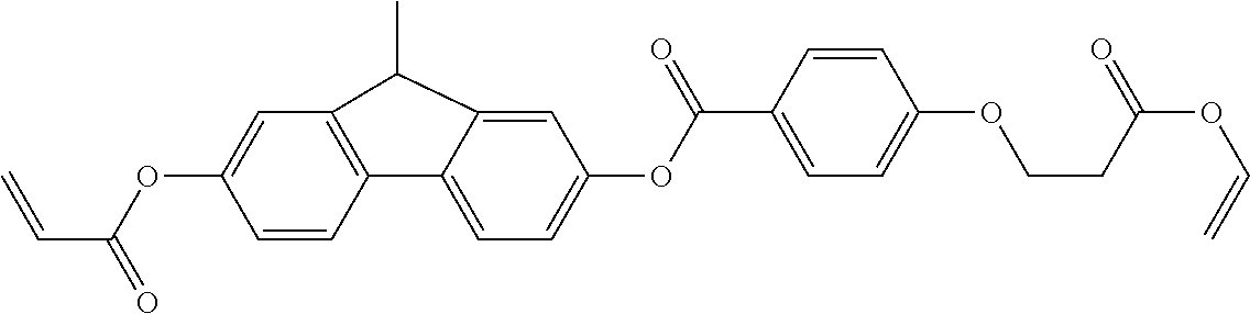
O(C1=CC2=C(C3=CC=C(OC(C4=CC=C(OCCC(OC=C)=O)C=C4)=O)C=C3C2C)C=C1)C(C=C)=O
